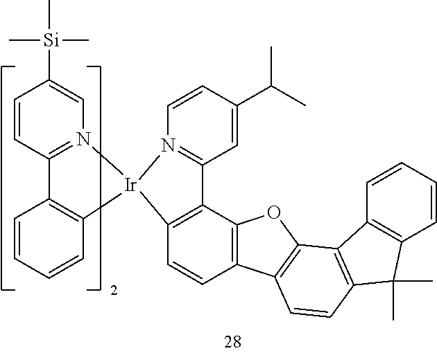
C1=CC2=C(C3=C1[Ir]1(N4=C3C=C(C(C)C)C=C4)N3=C(C=CC([Si](C)(C)C)=C3)C3=C1C=CC=C3)OC1=C2C=CC2=C1C1=C(C2(C)C)C=CC=C1
